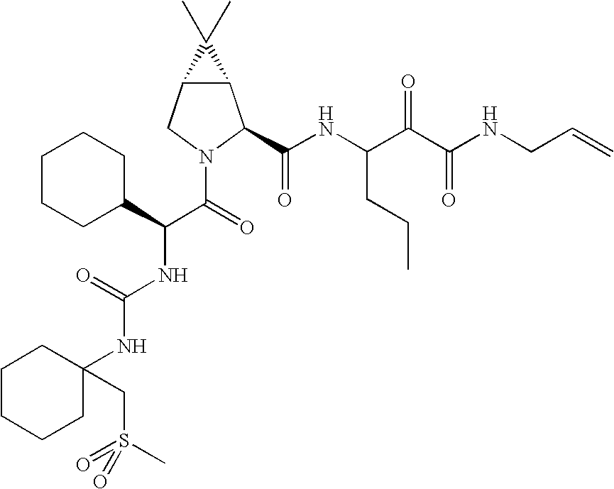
C12C(CN(C(=O)C(C3CCCCC3)NC(NC3(CS(=O)(C)=O)CCCCC3)=O)C1C(NC(C(C(NCC=C)=O)=O)CCC)=O)C2(C)C
